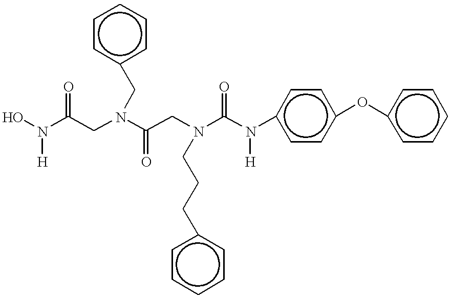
ON(C(CN(C(CN(C(N(c1ccc(Oc2ccccc2)cc1)[H])=O)CCCc1ccccc1)=O)Cc1ccccc1)=O)[H]
